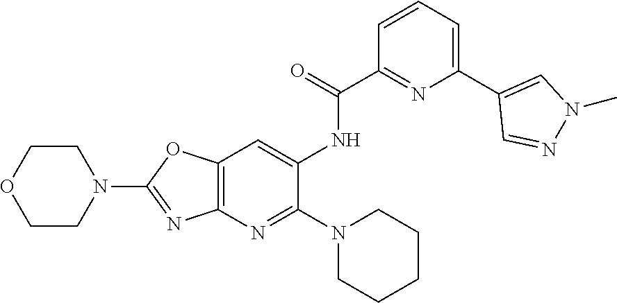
C12=C(N=C(N3CCCCC3)C(NC(C3=NC(C4=CN(C)N=C4)=CC=C3)=O)=C1)N=C(N1CCOCC1)O2
